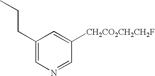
C1(CCC)=CN=CC([CH2CO2CH2CH2F])=C1
